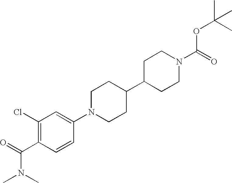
C1(Cl)=C(C(=O)N(C)C)C=CC(N2CCC(C3CCN(C(=O)OC(C)(C)C)CC3)CC2)=C1
